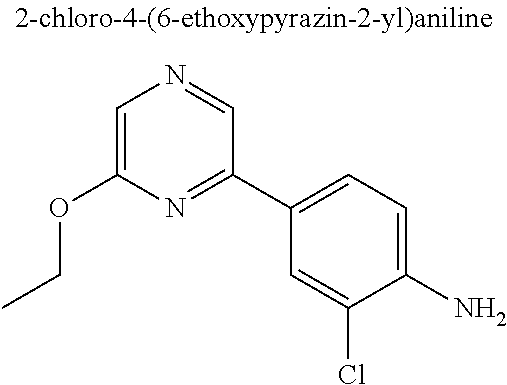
C1=C(OCC)N=C(C2=CC=C(N)C(Cl)=C2)C=N1
